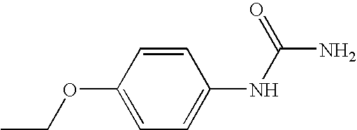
C1(OCC)=CC=C(NC(N)=O)C=C1
